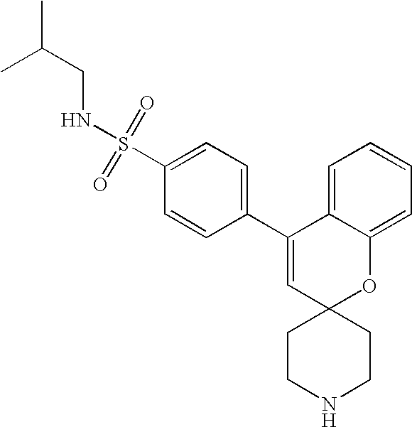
C1(C2=CC=C(S(=O)(=O)NCC(C)C)C=C2)=CC2(OC3=CC=CC=C13)CCNCC2
